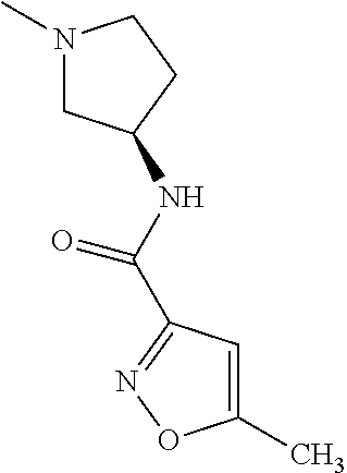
N1(C)CC(NC(C2=NOC(C)=C2)=O)CC1
